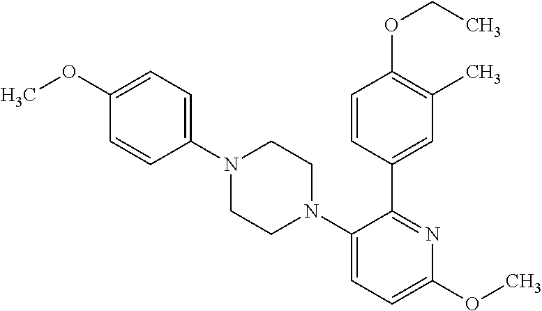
C1(N2CCN(C3=CC=C(OC)N=C3C3=CC(C)=C(OCC)C=C3)CC2)=CC=C(OC)C=C1
